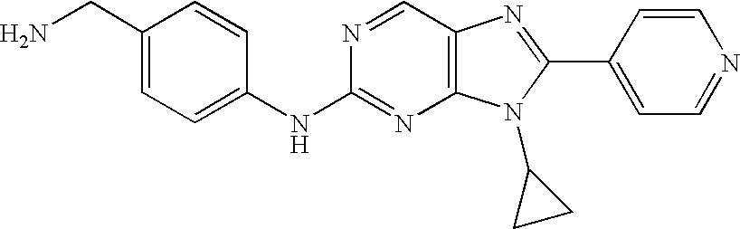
C1(CN)=CC=C(NC2=NC3=C(C=N2)N=C(C2=CC=NC=C2)N3C2CC2)C=C1
